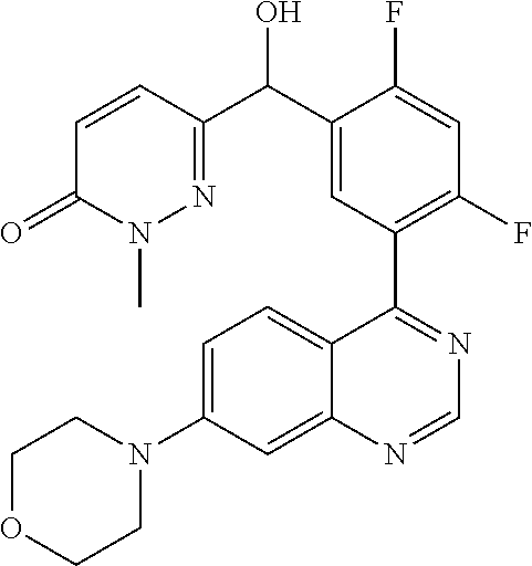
C1=C(N2CCOCC2)C=C2C(=C1)C(C1=C(F)C=C(F)C(C(C3=NN(C)C(=O)C=C3)O)=C1)=NC=N2
